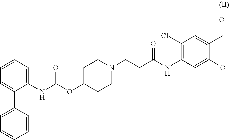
C1(NC(OC2CCN(CCC(NC3=C(Cl)C=C(C=O)C(OC)=C3)=O)CC2)=O)=CC=CC=C1C1=CC=CC=C1
